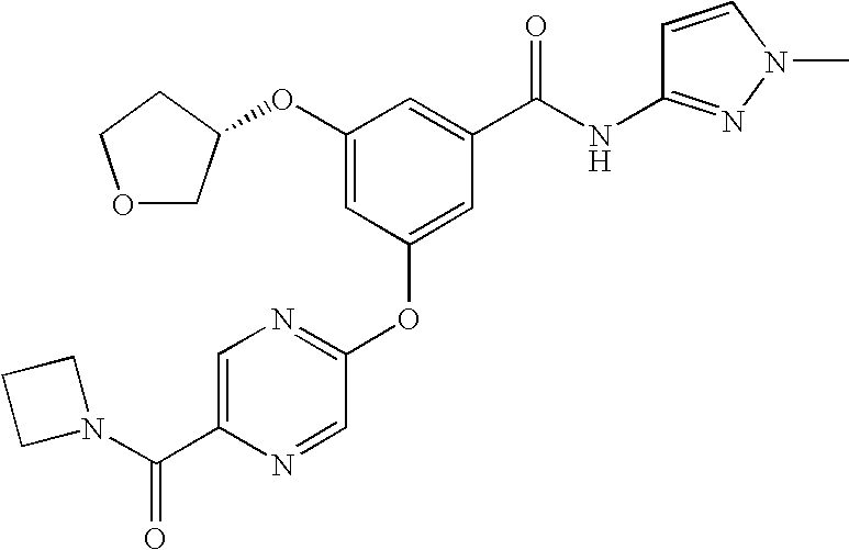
C1(OC2COCC2)=CC(OC2=NC=C(C(N3CCC3)=O)N=C2)=CC(C(NC2=NN(C)C=C2)=O)=C1
